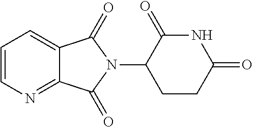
C1=CN=C2C(=C1)C(=O)N(C1CCC(=O)NC1=O)C2=O
